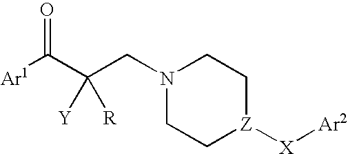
N1(CC(C([Ar1])=O)([Y])[R])CC[Z]([X][Ar2])CC1
